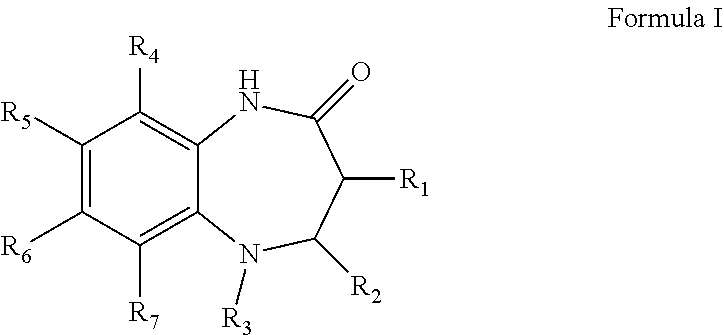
C1([R5])=C([R6])C([R7])=C2C(=C1[R4])NC(=O)C([R1])C([R2])N2[R3]
